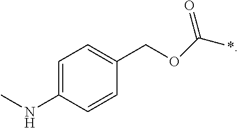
C1=C(NC)C=CC(COC(*)=O)=C1
